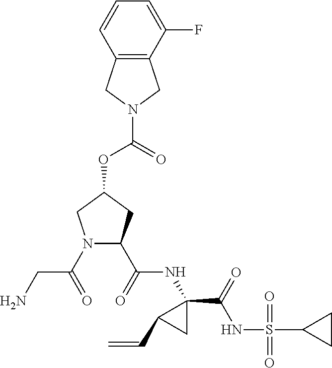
O=C(OC1CN(C(=O)CN)C(C(=O)NC2(C(=O)NS(=O)(=O)C3CC3)CC2C=C)C1)N1CC2=C(C1)C=CC=C2F
